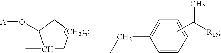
C1(C)C[(CH2)n]CC1O[A].C1=CC=CC=C1CC.CC([R15])=C
